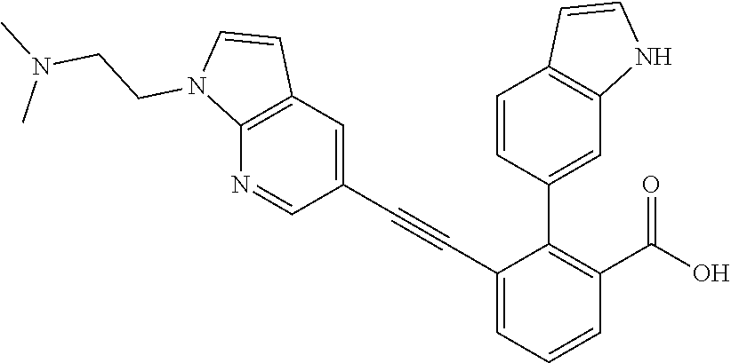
C1=C(C#CC2=CC3=C(N=C2)N(CCN(C)C)C=C3)C(C2=CC3=C(C=C2)C=CN3)=C(C(O)=O)C=C1
